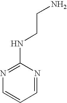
C1=NC(NCCN)=NC=C1
